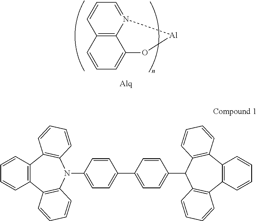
C12=C3C(=CC=C1)O[Al]N3=CC=C2.C12=C(C3=C(N(C4=CC=C(C5=CC=C(C6C7=C(C8=C(C9=C6C=CC=C9)C=CC=C8)C=CC=C7)C=C5)C=C4)C4=C1C=CC=C4)C=CC=C3)C=CC=C2
